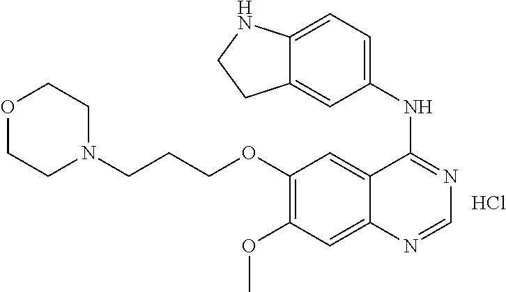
C1(OCCCN2CCOCC2)=C(OC)C=C2C(=C1)C(NC1=CC=C3C(=C1)CCN3)=NC=N2.Cl
